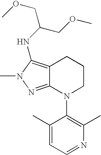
C12=NN(C)C(NC(COC)COC)=C1CCCN2C1=C(C)N=CC=C1C
